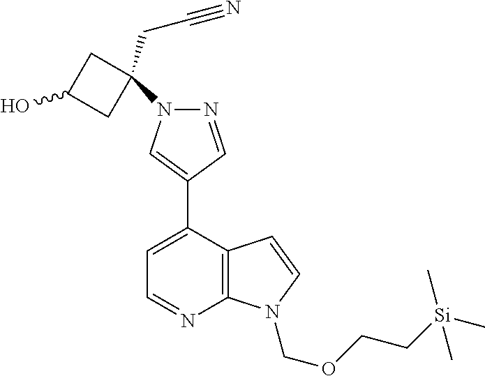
C1=NC2=C(C(C3=CN(C4(CC#N)CC(O)C4)N=C3)=C1)C=CN2COCC[Si](C)(C)C
